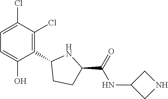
C1=C(Cl)C(Cl)=C(C2CCC(C(=O)NC3CNC3)N2)C(O)=C1
